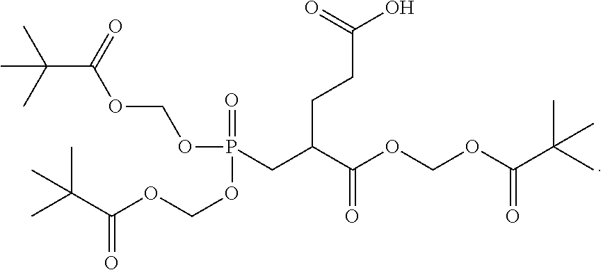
C(C(=O)OCOP(=O)(CC(C(OCOC(C(C)(C)C)=O)=O)CCC(O)=O)OCOC(C(C)(C)C)=O)(C)(C)C
